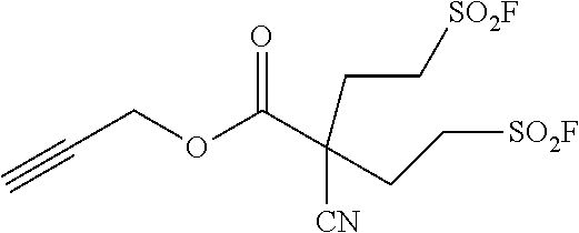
C(C(OCC#C)=O)(CC[SO2F])(CC[SO2F])[CN]
